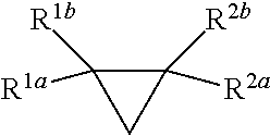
C1([R1b])([R1a])CC1([R2b])[R2a]
